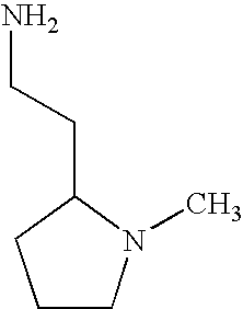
C1CN(C)C(CCN)C1
